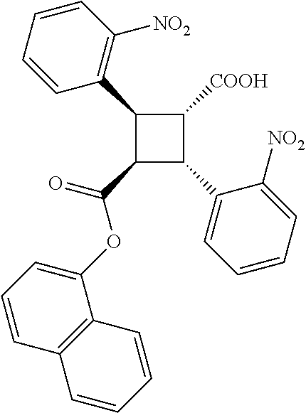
C1(C2=C([NO2])C=CC=C2)C(C(=O)OC2=CC=CC3=C2C=CC=C3)C(C2=CC=CC=C2[NO2])C1[COOH]
